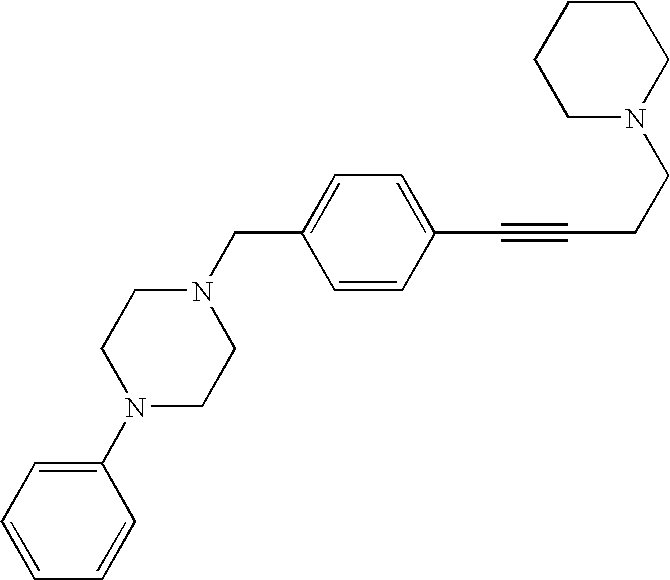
C1(N2CCN(CC3=CC=C(C#CCCN4CCCCC4)C=C3)CC2)=CC=CC=C1
